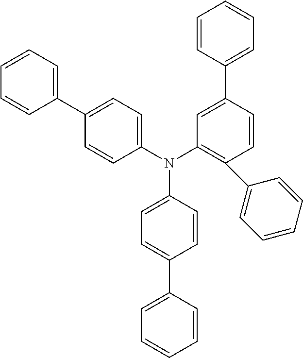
N(C1=CC=C(C2=CC=CC=C2)C=C1)(C1=C(C2=CC=CC=C2)C=CC(C2=CC=CC=C2)=C1)C1=CC=C(C2=CC=CC=C2)C=C1
